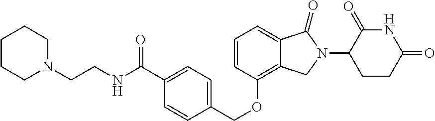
C1=CC(OCC2=CC=C(C(=O)NCCN3CCCCC3)C=C2)=C2C(=C1)C(=O)N(C1CCC(=O)NC1=O)C2
